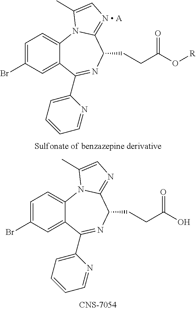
C1=C(Br)C=C2C(=C1)N1C(=[N  A]C=C1C)C(CCC(=O)O[R])N=C2C1=CC=CC=N1.C1=C(Br)C=C2C(=C1)N1C(=NC=C1C)C(CCC(=O)O)N=C2C1=CC=CC=N1
